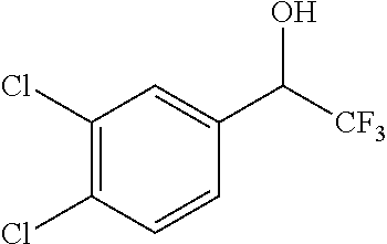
C1(Cl)=C(Cl)C=CC(C(O)[CF3])=C1
